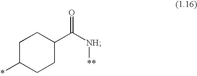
C1C(*)CCC(C([NH][**])=O)C1
